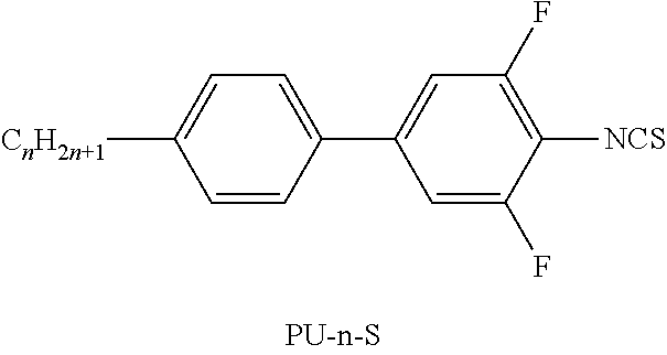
[CnH2n+1]C1=CC=C(C2=CC(F)=C([NCS])C(F)=C2)C=C1
